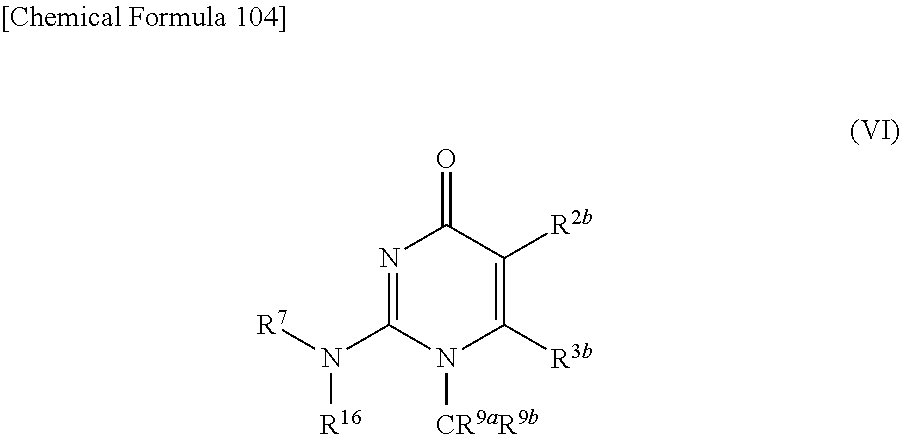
N1=C(N([R7])[R16])N([CR9aR9b])C([R3b])=C([R2b])C1=O
